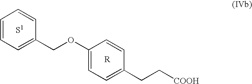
C1=CC=C(COC2=CC=C(CC[COOH])C=C2)C=C1
